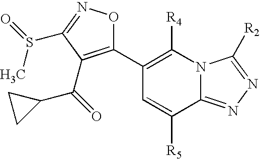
C1(C2=C(C(=O)C3CC3)C(S(=O)C)=NO2)=C([R4])N2C(=NN=C2[R2])C([R5])=C1
